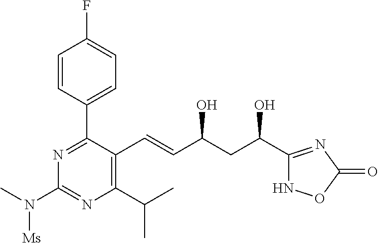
OC(CC(O)C1=NC(=O)ON1)C=CC1=C(C(C)C)N=C(N([Ms])C)N=C1C1=CC=C(F)C=C1
